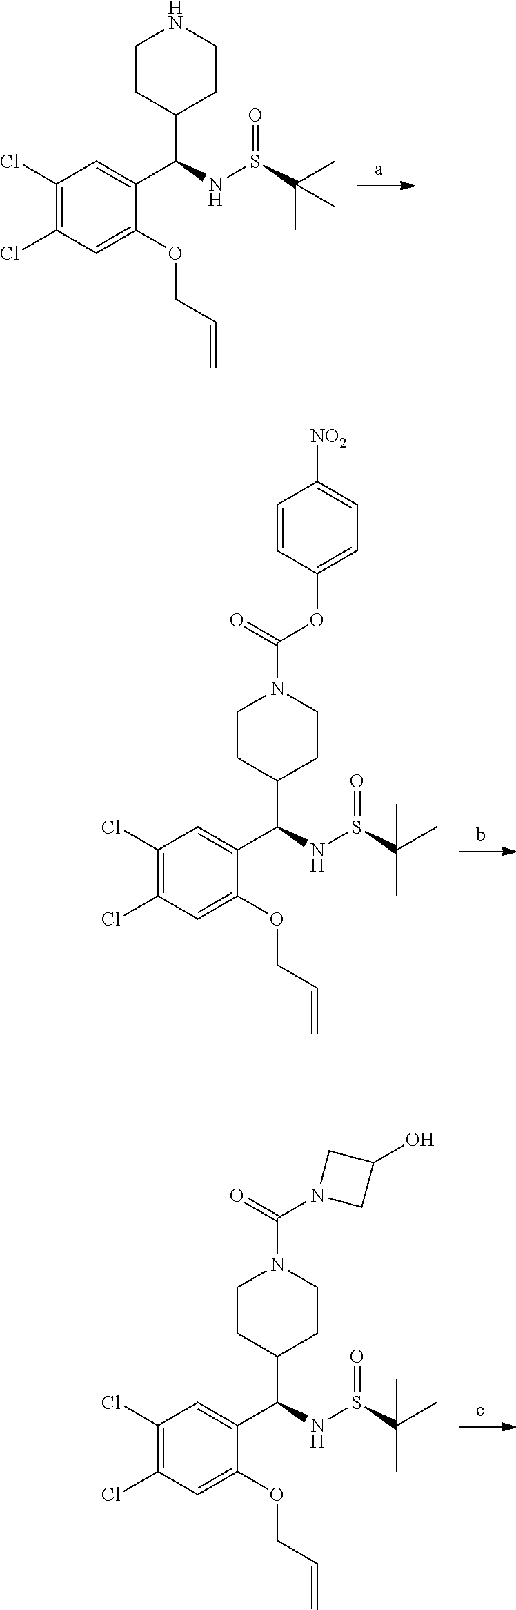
C1(Cl)=C(Cl)C=C(OCC=C)C(C(NS(C(C)(C)C)=O)C2CCNCC2)=C1.C1(Cl)=C(Cl)C=C(OCC=C)C(C(NS(C(C)(C)C)=O)C2CCN(C(OC3=CC=C([NO2])C=C3)=O)CC2)=C1.C1(Cl)=C(Cl)C=C(OCC=C)C(C(NS(C(C)(C)C)=O)C2CCN(C(N3CC(O)C3)=O)CC2)=C1
